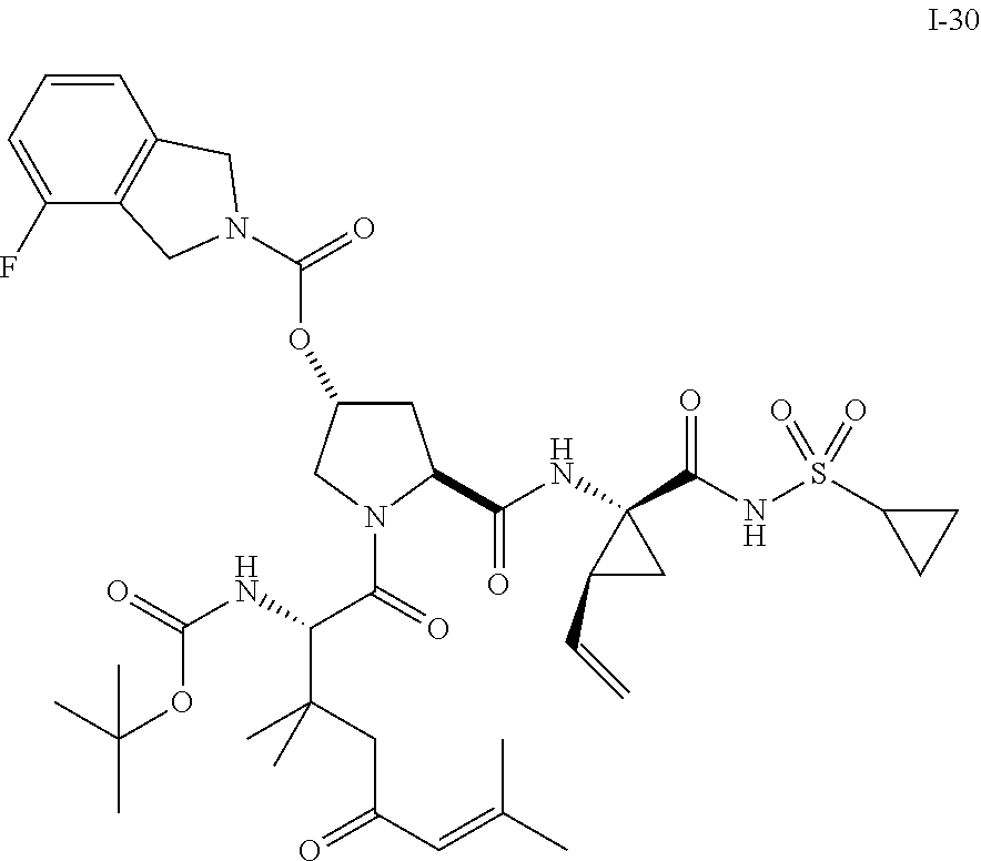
C1=CC=C(F)C2=C1CN(C(=O)OC1CC(C(NC3(C(NS(C4CC4)(=O)=O)=O)C(C=C)C3)=O)N(C(=O)C(NC(=O)OC(C)(C)C)C(CC(C=C(C)C)=O)(C)C)C1)C2
